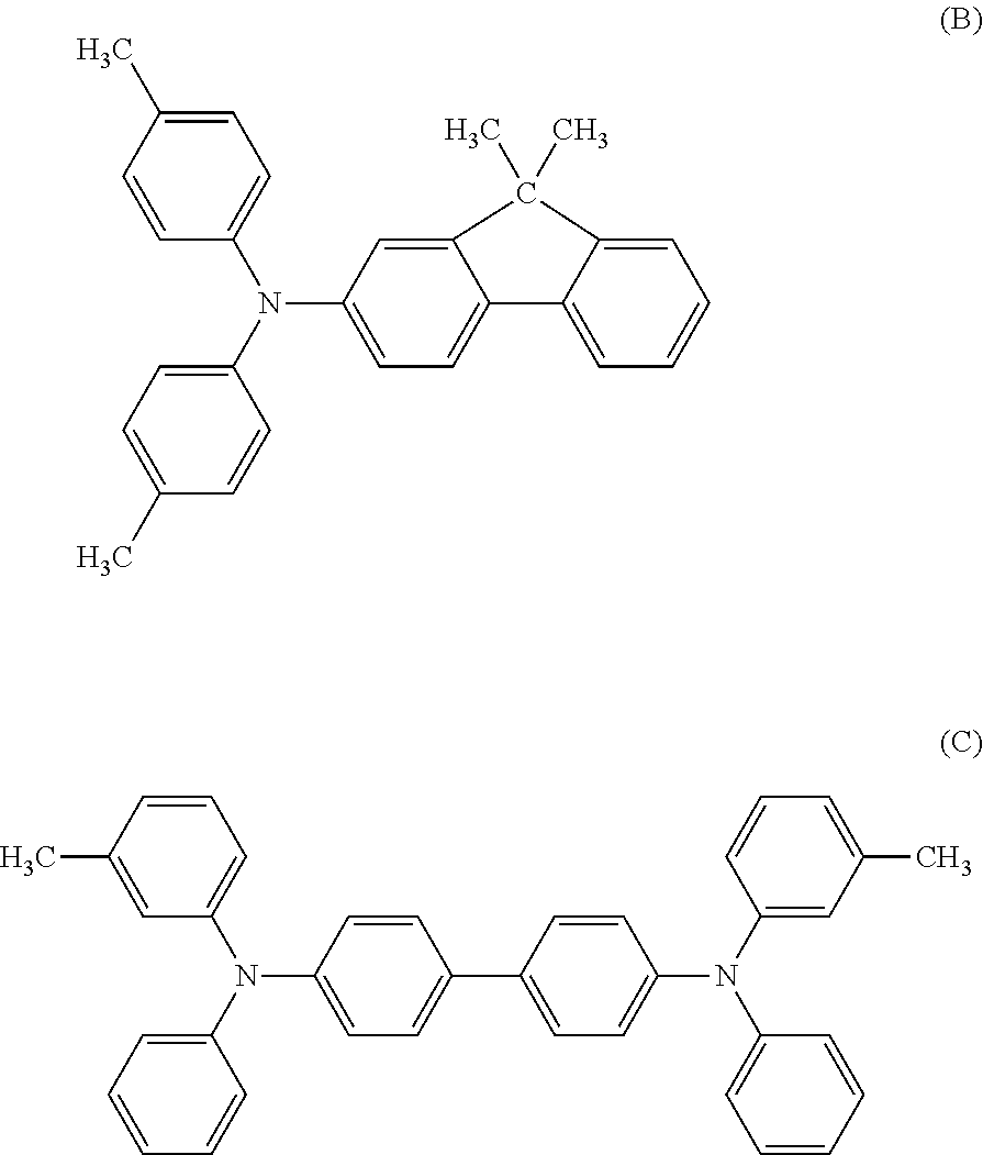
C12=CC=C(N(C3=CC=C(C)C=C3)C3=CC=C(C)C=C3)C=C1C(C)(C)C1=CC=CC=C21.C1(C2=CC=C(N(C3=CC(C)=CC=C3)C3=CC=CC=C3)C=C2)=CC=C(N(C2=CC=CC=C2)C2=CC=CC(C)=C2)C=C1
